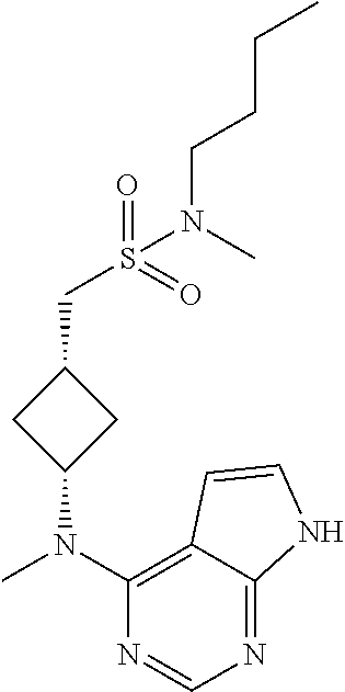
N1=C2C(=C(N(C)C3CC(CS(N(CCCC)C)(=O)=O)C3)N=C1)C=CN2
